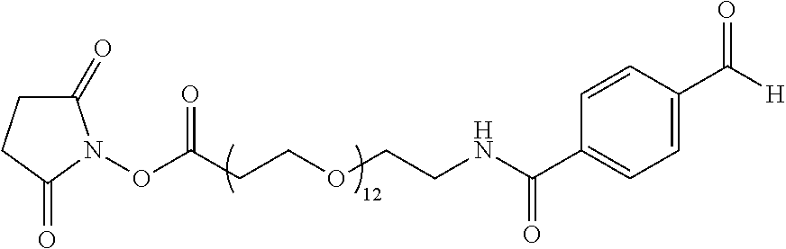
O=C1CCC(=O)N1OC(CCOCCNC(C1=CC=C(C([H])=O)C=C1)=O)=O
